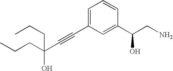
C1=C(C#CC(CCC)(CCC)O)C=C(C(CN)O)C=C1
